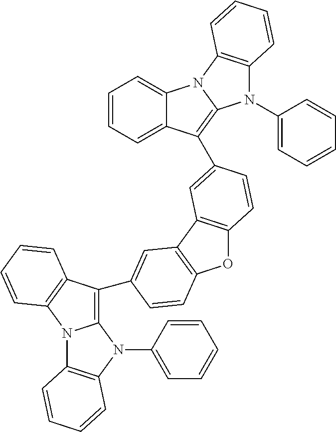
C1=CC=C2C(=C1)C(C1=CC3=C(OC4=C3C=C(C3=C5N(C6=C3C=CC=C6)C3=C(N5C5=CC=CC=C5)C=CC=C3)C=C4)C=C1)=C1N2C2=C(N1C1=CC=CC=C1)C=CC=C2
